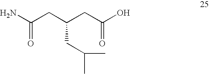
C(CC(C)C)(CC(N)=O)CC(O)=O
